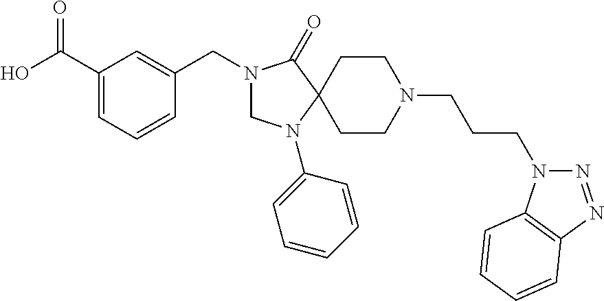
N1(CC2=CC(C(O)=O)=CC=C2)CN(C2=CC=CC=C2)C2(C1=O)CCN(CCCN1N=NC3=C1C=CC=C3)CC2
